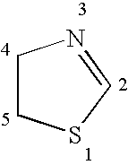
C1CSC=N1
